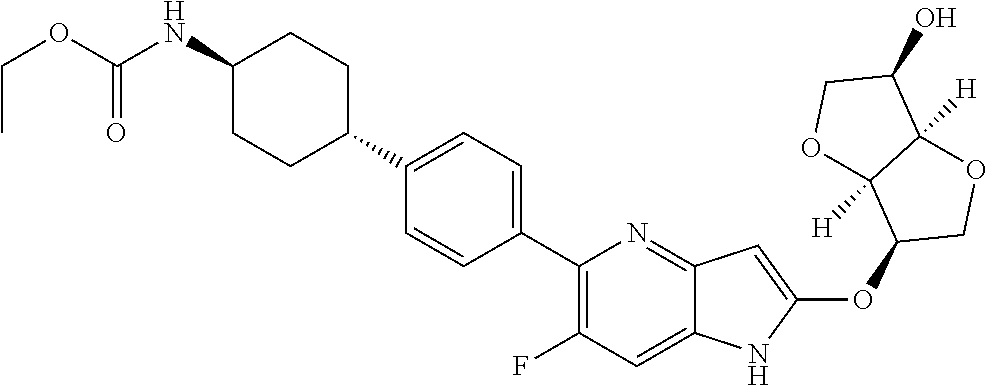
C1(C2=CC=C(C3=C(F)C=C4C(=N3)C=C(OC3COC5([H])C3([H])OCC5O)N4)C=C2)CCC(NC(OCC)=O)CC1
